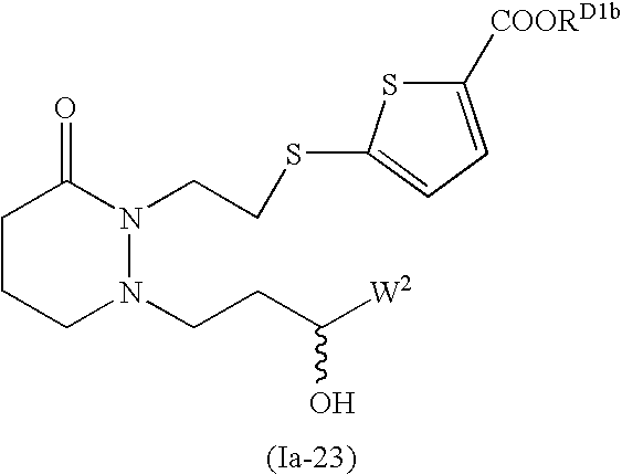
C1CCN(CCC([W2])O)N(CCSC2=CC=C([COORD1b])S2)C1=O
